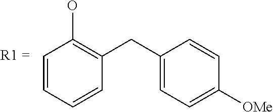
C1=CC=CC(CC2=CC=C([OMe])C=C2)=C1O
